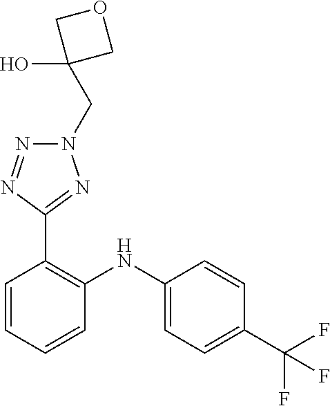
C1=CC(C(F)(F)F)=CC=C1NC1=C(C2=NN(CC3(O)COC3)N=N2)C=CC=C1
